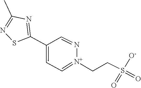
CC1=NSC(C2=CC=[N+](CCS(=O)(=O)[O-])N=C2)=N1
